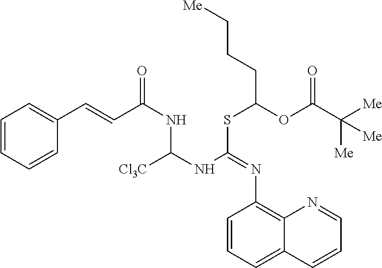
C1=CC=CC(C=CC(NC(NC(SC(OC(C([Me])([Me])[Me])=O)CCC[Me])=NC2=C3C(=CC=C2)C=CC=N3)[Cl3C])=O)=C1
